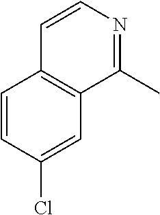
C1=CC(Cl)=CC2=C1C=CN=C2C
